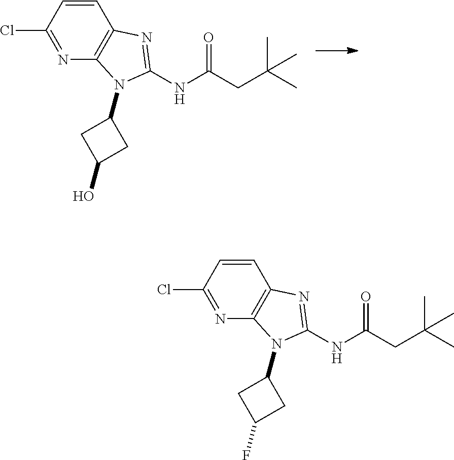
C1=CC(Cl)=NC2=C1N=C(NC(CC(C)(C)C)=O)N2C1CC(O)C1.C1=CC(Cl)=NC2=C1N=C(NC(CC(C)(C)C)=O)N2C1CC(F)C1
